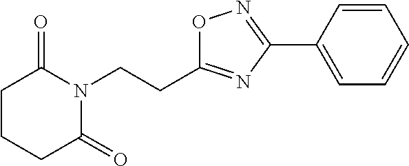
C(CN1C(=O)CCCC1=O)C1=NC(C2=CC=CC=C2)=NO1
